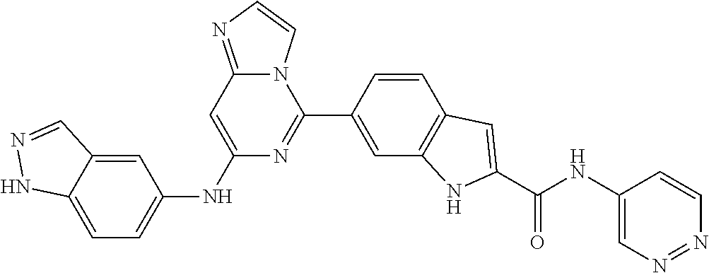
C1=CC(C2=NC(NC3=CC=C4C(=C3)C=NN4)=CC3=NC=CN23)=CC2=C1C=C(C(NC1=CN=NC=C1)=O)N2
